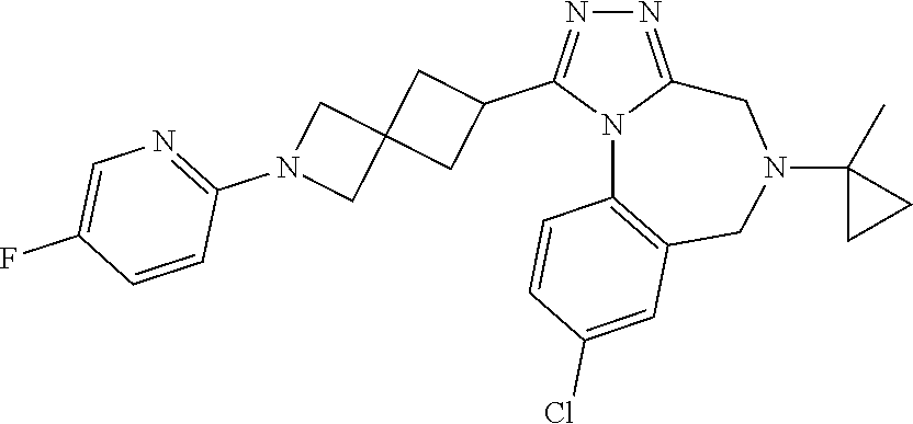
N1=C2N(C(C3CC4(C3)CN(C3=NC=C(F)C=C3)C4)=N1)C1=C(CN(C3(C)CC3)C2)C=C(Cl)C=C1
